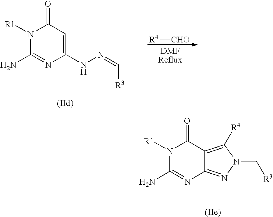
N1([R1])C(N)=NC2=NN(C[R3])C([R4])=C2C1=O.[R4][CHO].[DMFReflux].N1([R1])C(N)=NC(NN=C[R3])=CC1=O
